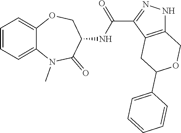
C12=CC=CC=C1OCC(NC(=O)C1=NNC3=C1CC(C1=CC=CC=C1)OC3)C(=O)N2C
